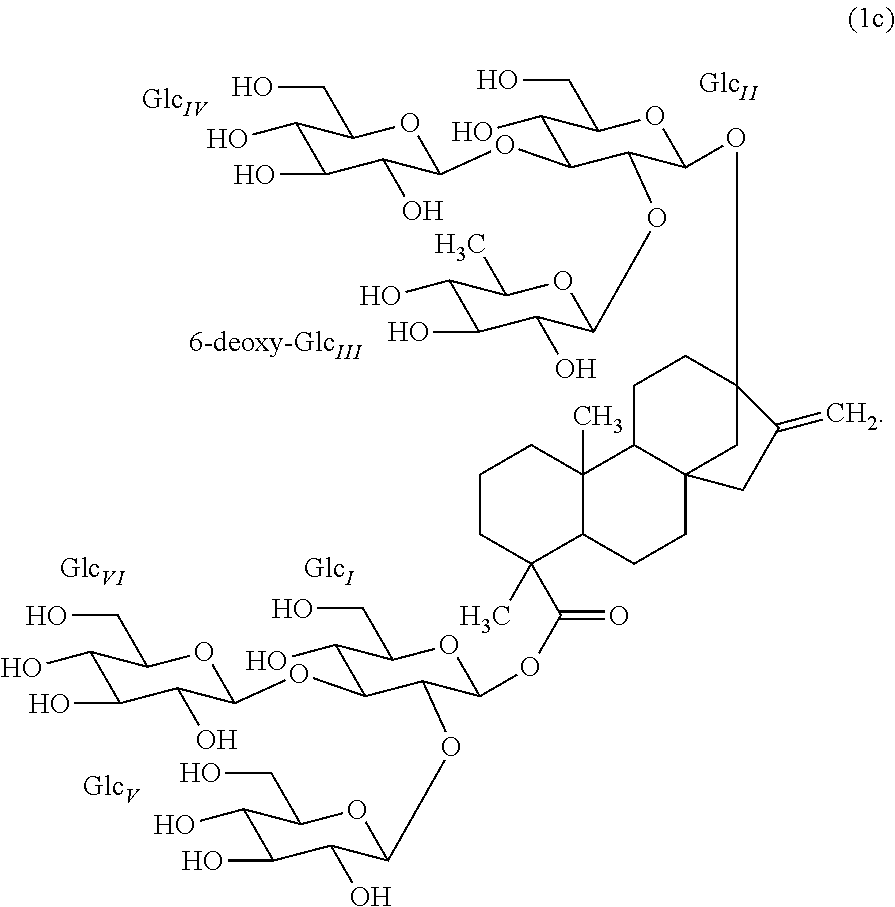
C1(O)C(O)C(O)C(OC2C(O)C(CO)OC(OC(=O)C3(C)C4C(C)(CCC3)C3CCC5(OC6C(OC7C(O)C(O)C(O)C(C)O7)C(OC7C(O)C(O)C(O)C(CO)O7)C(O)C(CO)O6)CC3(CC4)CC5=C)C2OC2C(O)C(O)C(O)C(CO)O2)OC1CO
